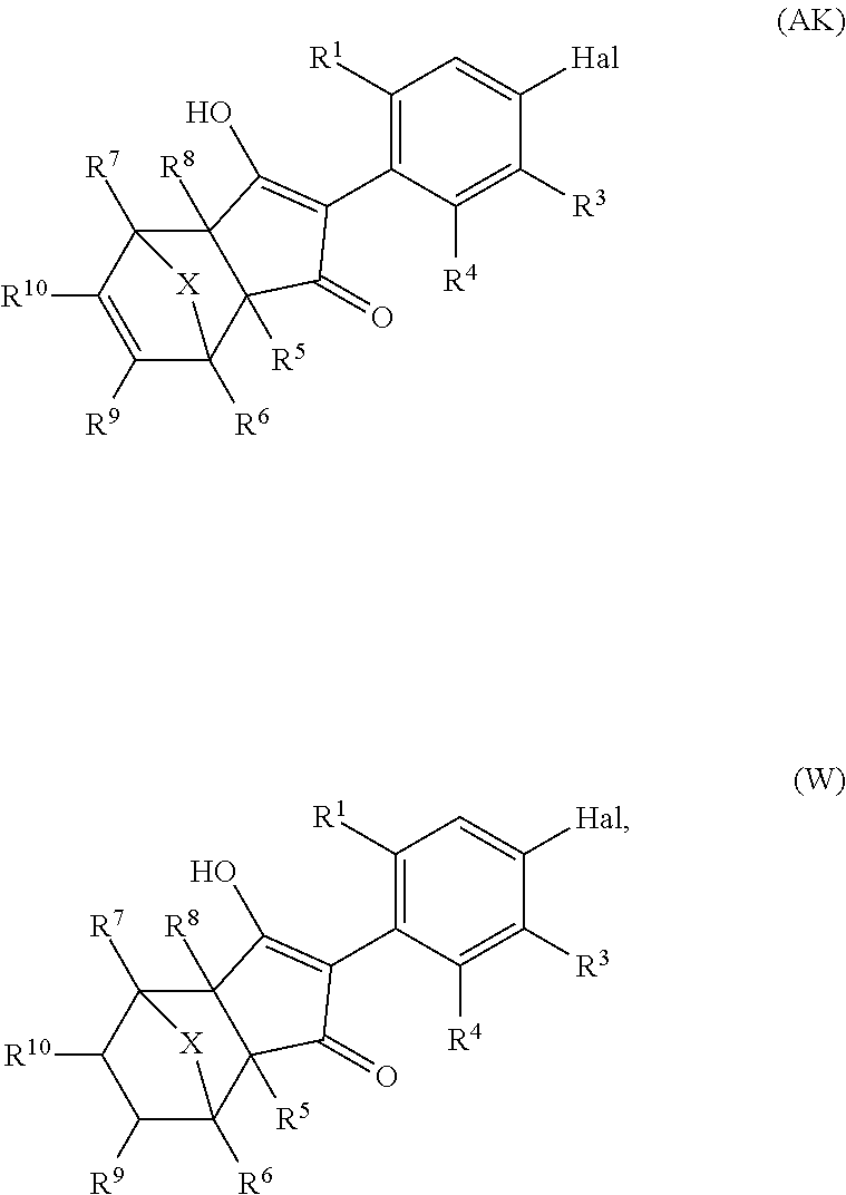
C1([R1])=C(C2=C(O)C3([R8])C4([R7])C([R10])=C([R9])C([R6])(C3([R5])C2=O)[X]4)C([R4])=C([R3])C([Hal])=C1.C1([R1])=C(C2=C(O)C3([R8])C4([R7])C([R10])C([R9])C([R6])(C3([R5])C2=O)[X]4)C([R4])=C([R3])C([Hal])=C1
